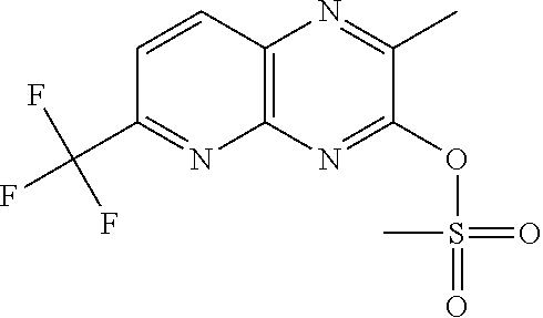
C1=CC2=C(N=C1C(F)(F)F)N=C(OS(=O)(=O)C)C(C)=N2
